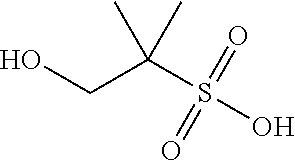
O=S(O)(C(CO)(C)C)=O
